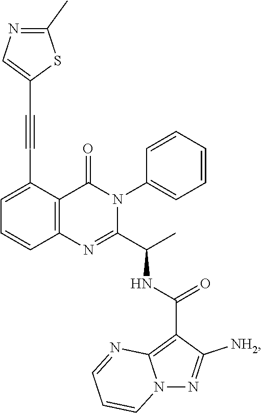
C1=C(C#CC2=CN=C(C)S2)C2=C(C=C1)N=C(C(C)NC(C1=C3N(N=C1[NH2])C=CC=N3)=O)N(C1=CC=CC=C1)C2=O
